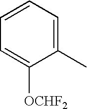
C1(C)=CC=CC=C1[OCHF2]
